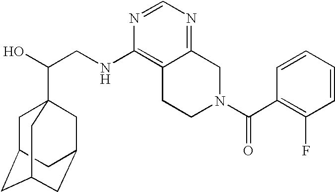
C(CNC1=C2C(=NC=N1)CN(C(C1=C(F)C=CC=C1)=O)CC2)(O)C12CC3CC(CC(C1)C3)C2
